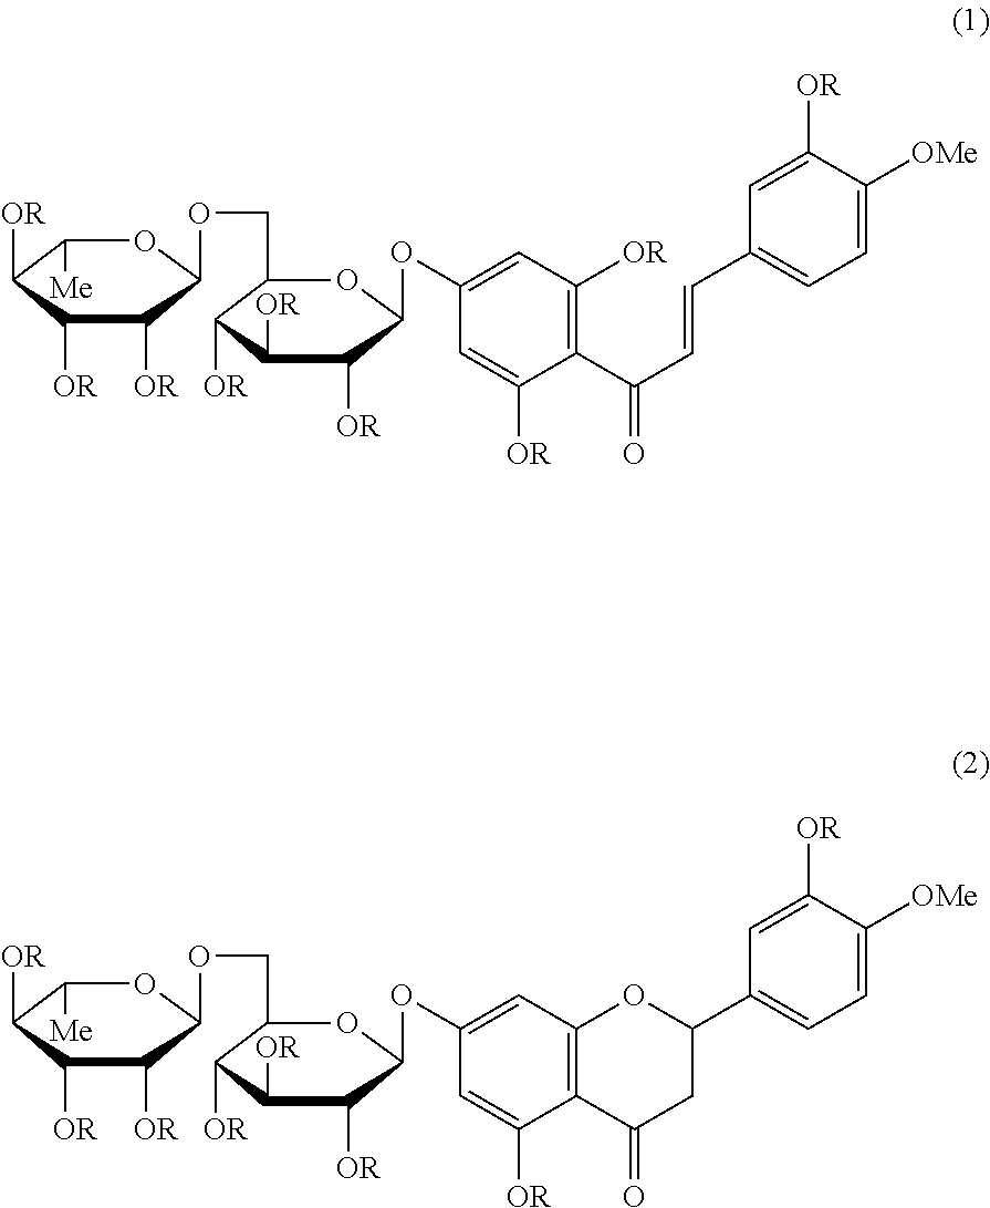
C1([Me])C([OR])C([OR])C([OR])C(OCC2C([OR])C([OR])C([OR])C(OC3=CC([OR])=C(C(C=CC4=CC=C([OMe])C([OR])=C4)=O)C([OR])=C3)O2)O1.C1([Me])C([OR])C([OR])C([OR])C(OCC2C([OR])C([OR])C([OR])C(OC3=CC4=C(C([OR])=C3)C(=O)CC(C3=CC=C([OMe])C([OR])=C3)O4)O2)O1
